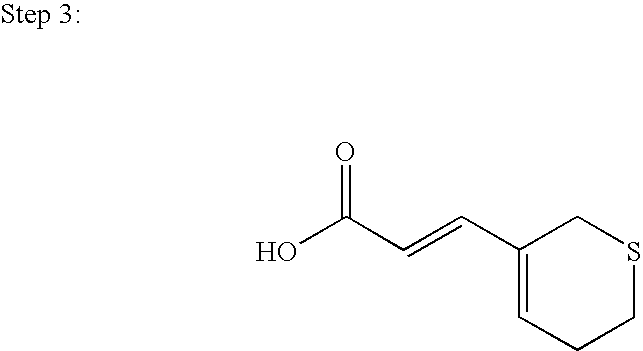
C1(C=CC(O)=O)=CCCSC1
